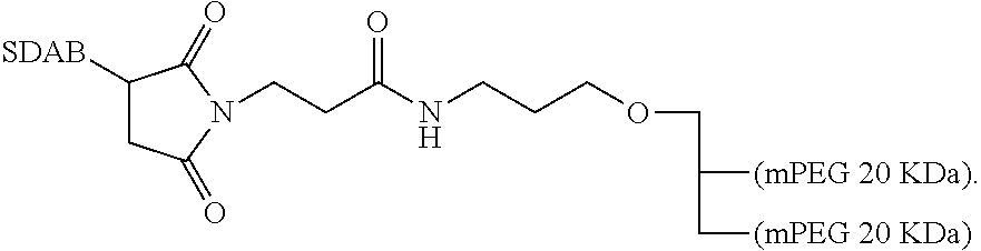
C1([SDAB])CC(=O)N(CCC(NCCCOCC([(mPEG 20 KDa)])C[(mPEG 20 KDa)])=O)C1=O
